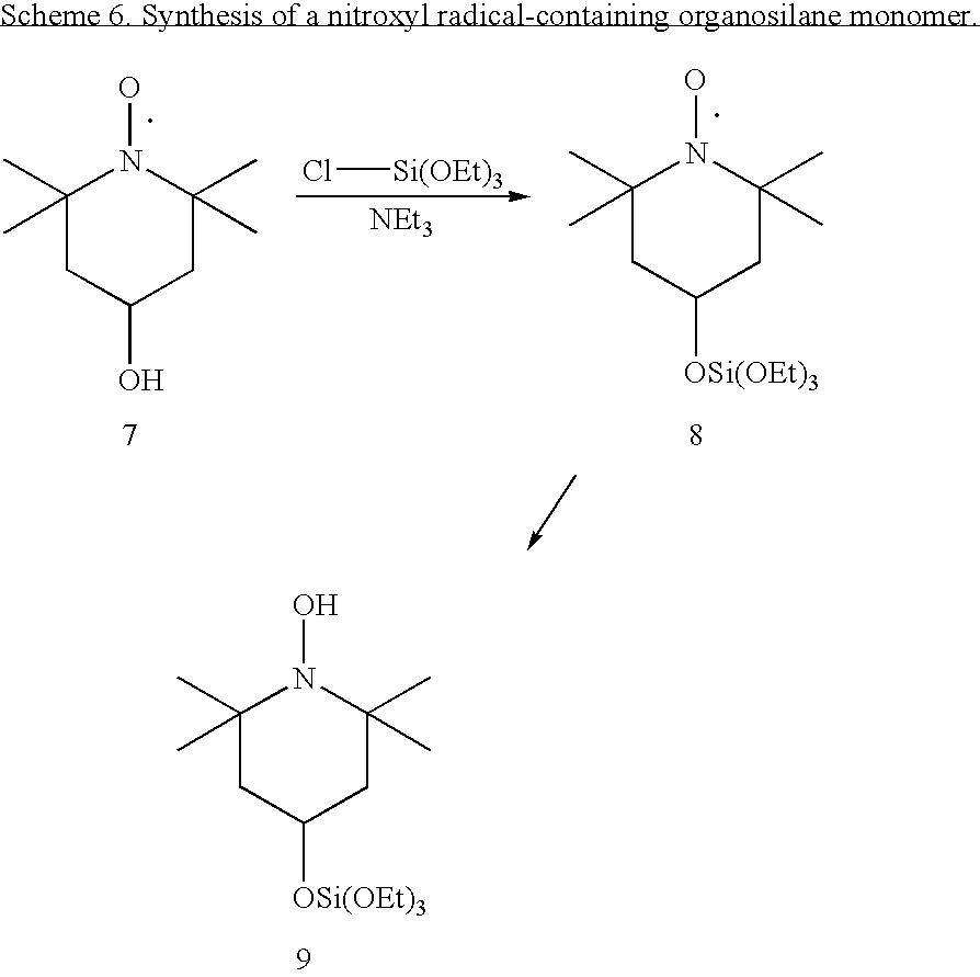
C1(C)(C)CC(O)CC(C)(C)N1O.C1(C)(C)CC([OSi(OEt)3])CC(C)(C)N1O.Cl[Si(OEt)3].[NEt3].C1(C)(C)CC([OSi(OEt)3])CC(C)(C)N1O
